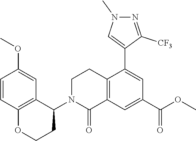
C12=C(C=C(C(OC)=O)C=C1C1=CN(C)N=C1[CF3])C(=O)N(C1C3=C(OCC1)C=CC(OC)=C3)CC2
